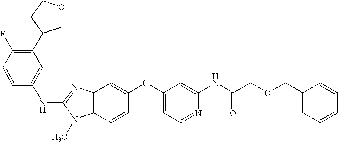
N(C1=NC2=C(N1C)C=CC(OC1=CC=NC(NC(COCC3=CC=CC=C3)=O)=C1)=C2)C1=CC(C2COCC2)=C(F)C=C1
